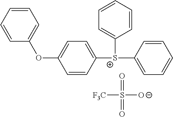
C1=CC([S+](C2=CC=CC=C2)C2=CC=CC=C2)=CC=C1OC1=CC=CC=C1.[F3C]S([O-])(=O)=O
